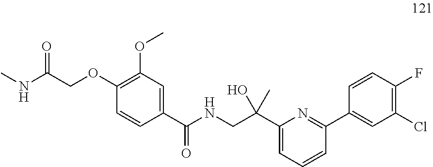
C1=CC(C(NCC(C2=CC=CC(C3=CC(Cl)=C(F)C=C3)=N2)(O)C)=O)=CC(OC)=C1OCC(NC)=O
